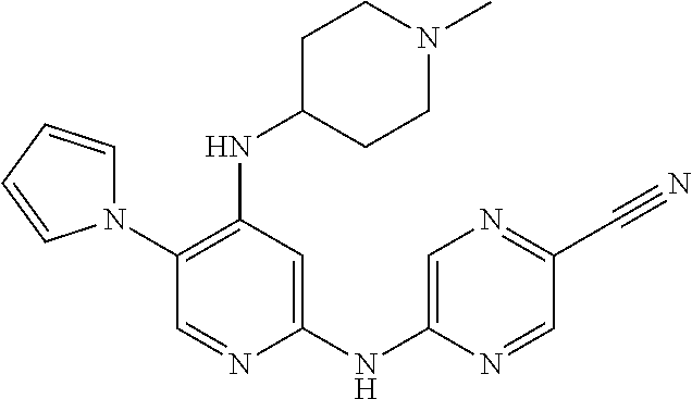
C1(N2C=CC=C2)=C(NC2CCN(C)CC2)C=C(NC2=CN=C(C#N)C=N2)N=C1
